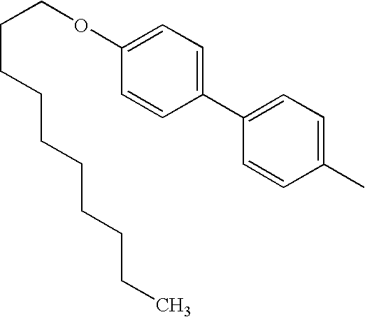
C1=CC(C2=CC=C(C)C=C2)=CC=C1OCCCCCCCCCC
